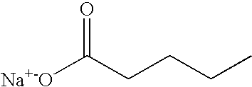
[Na+-O]C(CCCC)=O
